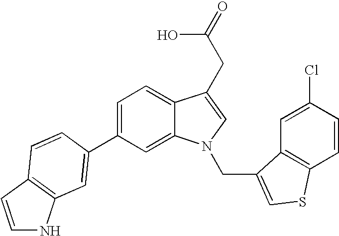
C1=C2C(=CC=C1C1=CC3=C(C=CN3)C=C1)C(CC(=O)O)=CN2CC1=CSC2=C1C=C(Cl)C=C2
